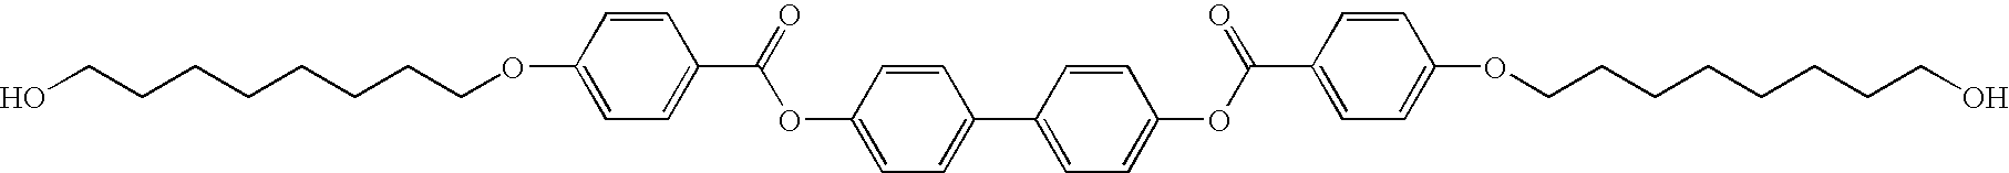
C1(OCCCCCCCCO)=CC=C(C(=O)OC2=CC=C(C3=CC=C(OC(C4=CC=C(OCCCCCCCCO)C=C4)=O)C=C3)C=C2)C=C1
